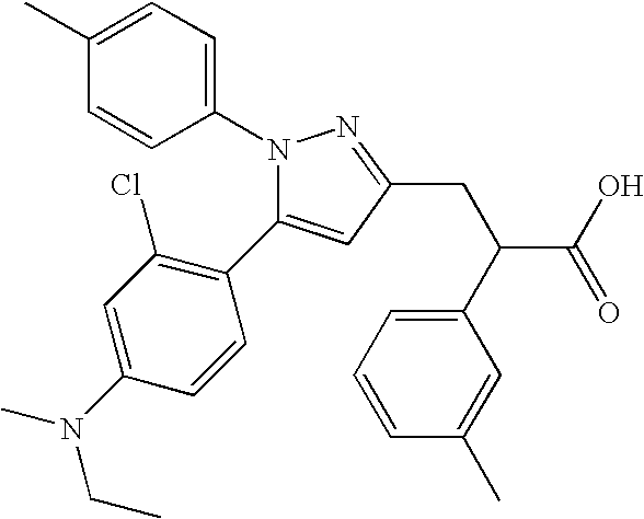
N1(C2=CC=C(C)C=C2)C(C2=C(Cl)C=C(N(C)CC)C=C2)=CC(CC(C2=CC=CC(C)=C2)C(O)=O)=N1
